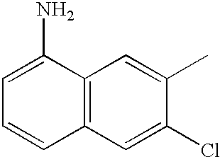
C12=C(C=C(Cl)C(C)=C1)C=CC=C2N
